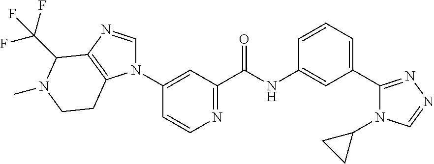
C1(N2C=NC3=C2CCN(C)C3C(F)(F)F)=CC(C(NC2=CC(C3=NN=CN3C3CC3)=CC=C2)=O)=NC=C1
